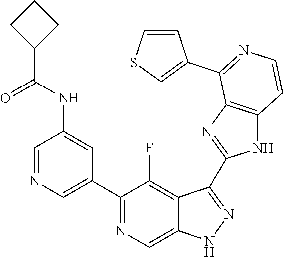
C1=NC=C(C2=NC=C3C(=C2F)C(C2=NC4=C(N2)C=CN=C4C2=CSC=C2)=NN3)C=C1NC(C1CCC1)=O
